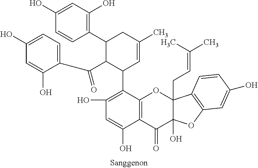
C12=C(C(C3C=C(C)CC(C4=C(O)C=C(O)C=C4)C3C(=O)C3=CC=C(O)C=C3O)=C(O)C=C1O)OC1(CC=C(C)C)C(O)(C2=O)OC2=C1C=CC(O)=C2
